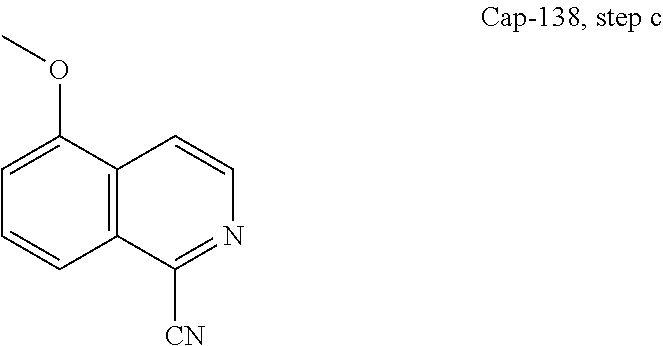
C1(OC)=CC=CC2=C1C=CN=C2[CN]
